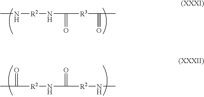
CN[R2]NC(=O)[R3]C(=O)C.CC(=O)[R2]NC(=O)[R2]NC
